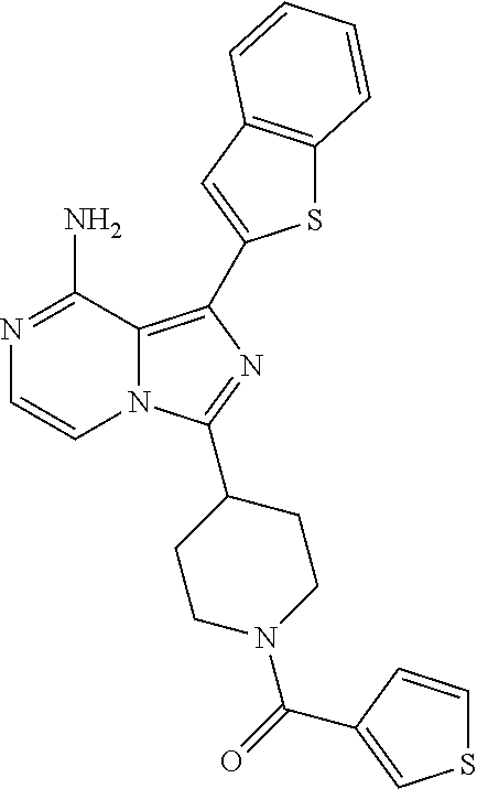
N12C(=C(C3=CC4=C(S3)C=CC=C4)N=C1C1CCN(C(=O)C3=CSC=C3)CC1)C(N)=NC=C2
